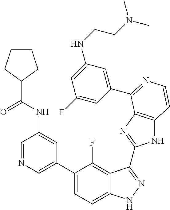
C1(C2=CN=CC(NC(C3CCCC3)=O)=C2)=CC=C2C(=C1F)C(C1=NC3=C(N1)C=CN=C3C1=CC(NCCN(C)C)=CC(F)=C1)=NN2
